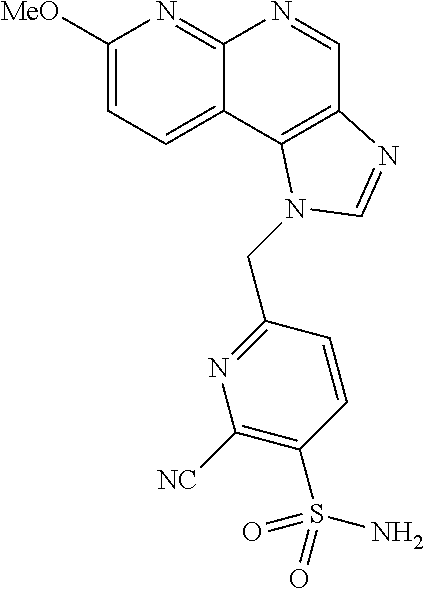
C1([MeO])=CC=C2C(=N1)N=CC1=C2N(CC2=NC([NC])=C(S(=O)(=O)N)C=C2)C=N1
